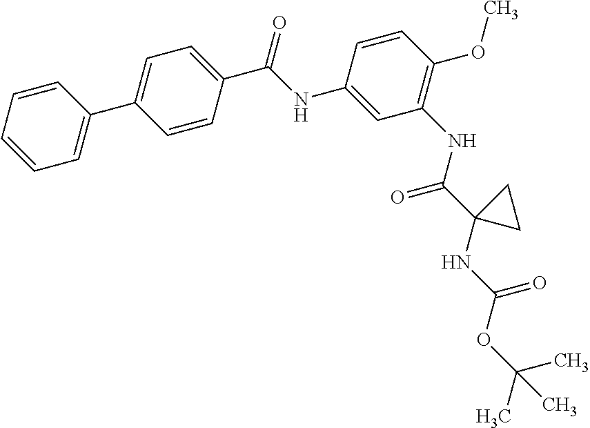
C1=CC=CC=C1C1=CC=C(C(NC2=CC(NC(C3(NC(OC(C)(C)C)=O)CC3)=O)=C(OC)C=C2)=O)C=C1
